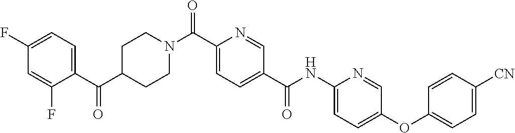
C1CN(C(C2=CC=C(C(=O)NC3=CC=C(OC4=CC=C([CN])C=C4)C=N3)C=N2)=O)CCC1C(C1=CC=C(F)C=C1F)=O
